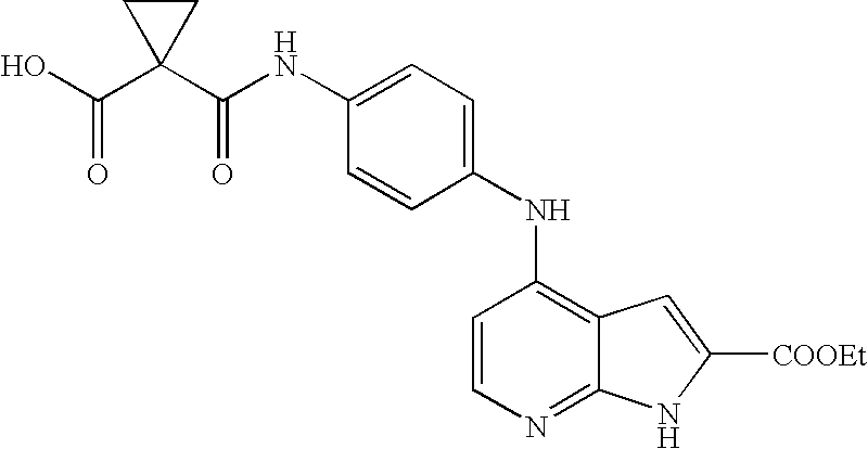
C1(NC(C2(C(O)=O)CC2)=O)=CC=C(NC2=C3C(=NC=C2)NC([COOEt])=C3)C=C1
